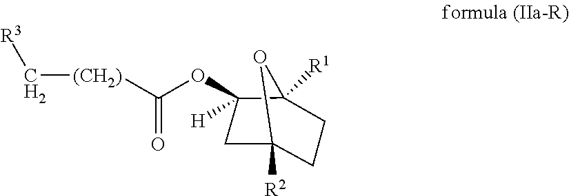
C1C([H])(OC(=O)[(CH2)]C[R3])C2([R1])OC1([R2])CC2
